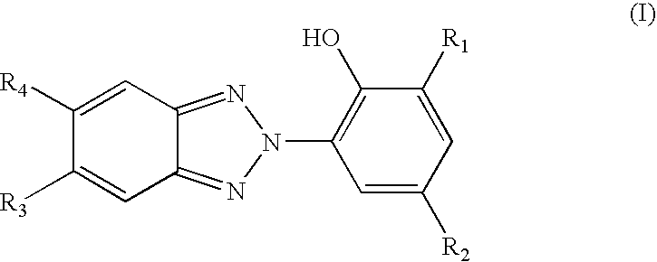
C12=NN(C3=C(O)C([R1])=CC([R2])=C3)N=C1C=C([R4])C([R3])=C2
